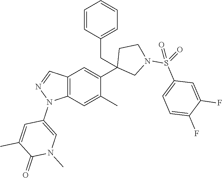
C12=C(C=C(C)C(C3(CC4=CC=CC=C4)CN(S(=O)(C4=CC=C(F)C(F)=C4)=O)CC3)=C1)N(C1=CN(C)C(=O)C(C)=C1)N=C2
